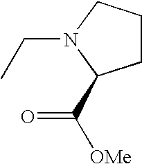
C(N1C(C(=O)[OMe])CCC1)C
